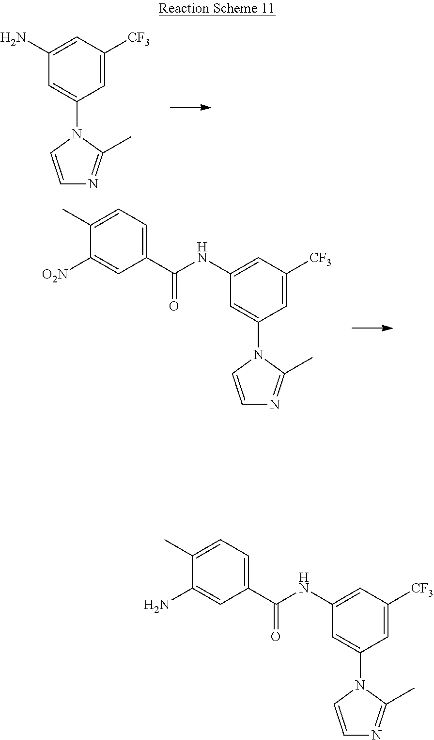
C1(N)=CC([CF3])=CC(N2C=CN=C2C)=C1.C1(NC(C2=CC=C(C)C([O2N])=C2)=O)=CC([CF3])=CC(N2C=CN=C2C)=C1.C1(NC(C2=CC=C(C)C(N)=C2)=O)=CC([CF3])=CC(N2C=CN=C2C)=C1
